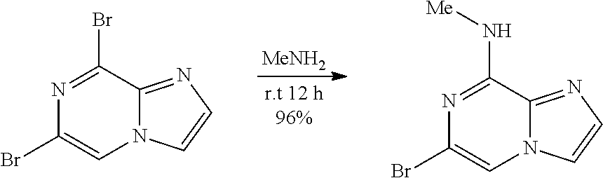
N1=C(N[Me])C2=NC=CN2C=C1Br.N1=C(Br)C2=NC=CN2C=C1Br.[MeNH2]
